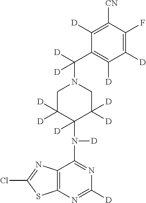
C1([CN])=C([D])C(C([D])(N2CC([D])([D])C(N([D])C3=NC([D])=NC4=C3N=C(Cl)S4)([D])C([D])([D])C2)[D])=C([D])C([D])=C1F
